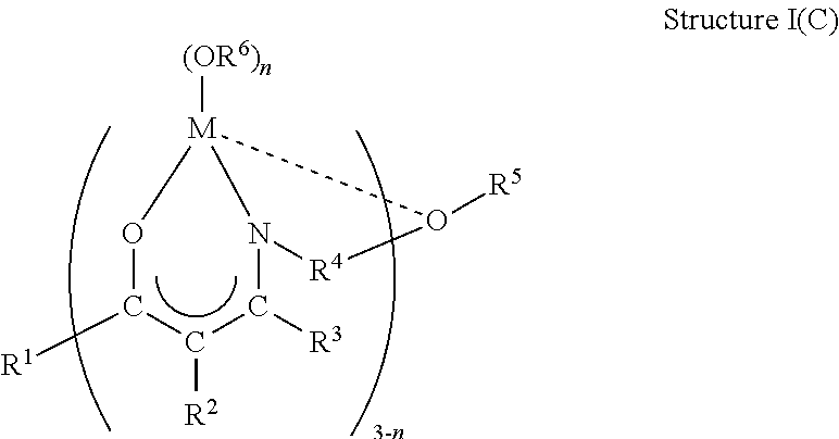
[M]12([(OR6)n])OC([R1])C([R2])C([R3])N1[R4]O2[R5].[3-n]
